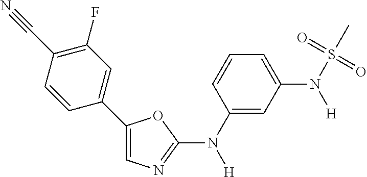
C1(N([H])C2=NC=C(C3=CC(F)=C(C#N)C=C3)O2)=CC(N(S(C)(=O)=O)[H])=CC=C1
